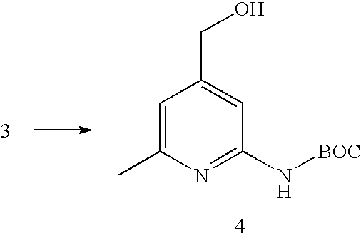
C1=C(C)N=C(N[BOC])C=C1CO
